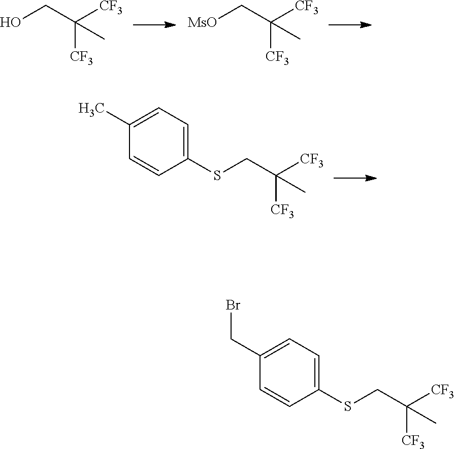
OCC([CF3])([CF3])C.[MsO]CC([CF3])([CF3])C.S(CC([CF3])([CF3])C)C1=CC=C(C)C=C1.S(CC([CF3])([CF3])C)C1=CC=C(CBr)C=C1
